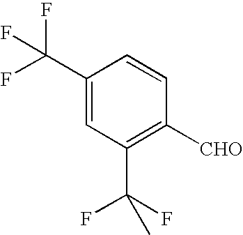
C1(C(F)(F)F)=CC(C(F)(F)C)=C([CHO])C=C1
